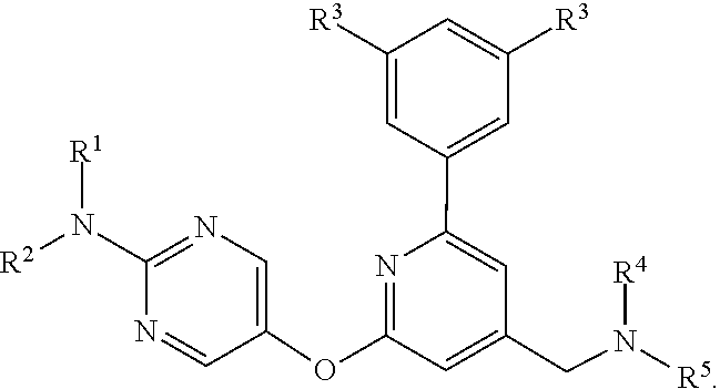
C1=C(CN([R4])[R5])C=C(C2=CC([R3])=CC([R3])=C2)N=C1OC1=CN=C(N([R2])[R1])N=C1
